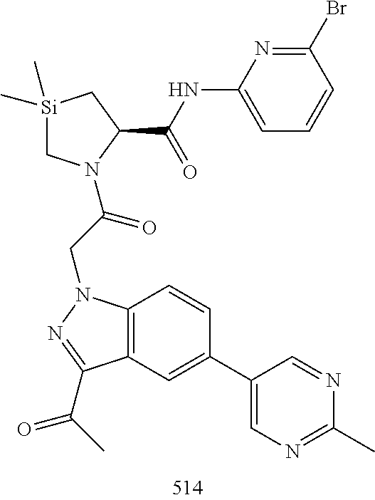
C12=C(C=C(C3=CN=C(C)N=C3)C=C1)C(C(=O)C)=NN2CC(=O)N1C[Si](C)(C)CC1C(NC1=CC=CC(Br)=N1)=O
